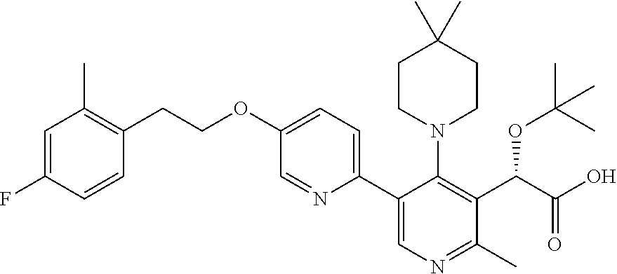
C1=C(F)C=CC(CCOC2=CC=C(C3=CN=C(C)C(C(C(O)=O)OC(C)(C)C)=C3N3CCC(C)(C)CC3)N=C2)=C1C
